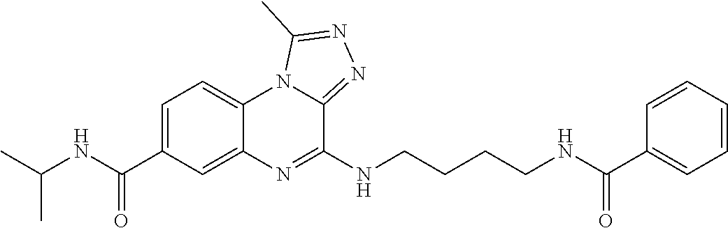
C1=C(C(NC(C)C)=O)C=C2C(=C1)N1C(=NN=C1C)C(NCCCCNC(C1=CC=CC=C1)=O)=N2
